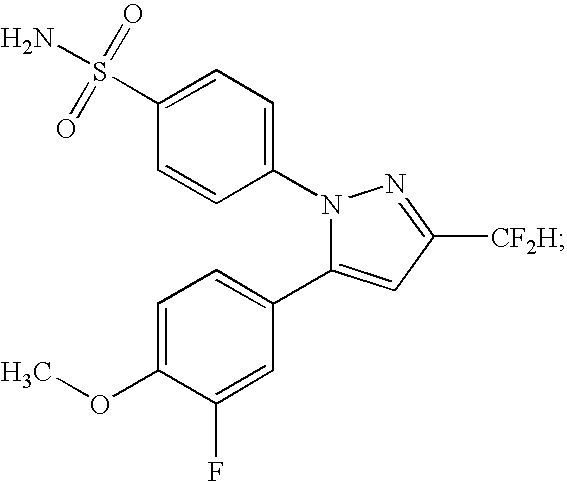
N1(C2=CC=C(S(N)(=O)=O)C=C2)C(C2=CC=C(OC)C(F)=C2)=CC([CF2H])=N1
